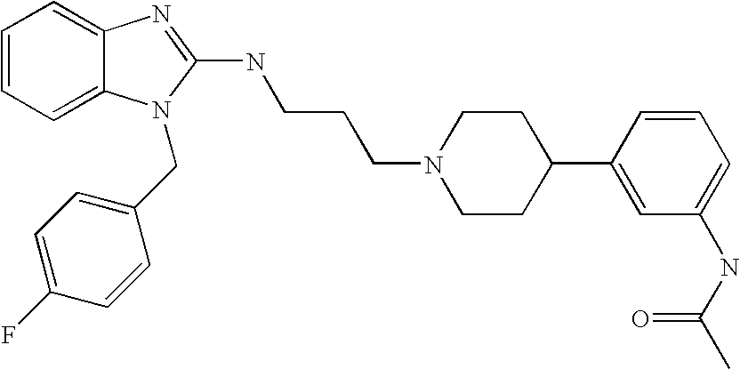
C1=CC=C2C(=C1)N=C(NCCCN1CCC(C3=CC(NC(C)=O)=CC=C3)CC1)N2CC1=CC=C(F)C=C1
